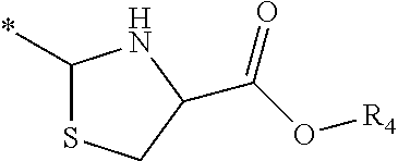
C1(*)SCC(C(O[R4])=O)N1
